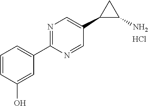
C1=CC(O)=CC(C2=NC=C(C3C(N)C3)C=N2)=C1.Cl
